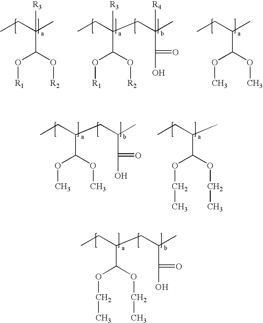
CCC(CC(C)C(=O)O)C(OCC)OCC.CCC(C)([R3])C(O[R1])O[R2].CCC(C)C(OC)OC.CCC(CC(C)([R4])C(=O)O)([R3])C(O[R1])O[R2].CCC(CC(C)C(=O)O)C(OC)OC.CCC(C)C(OCC)OCC
